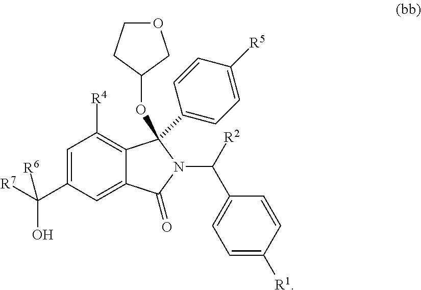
C1(C([R7])([R6])O)=CC([R4])=C2C(=C1)C(=O)N(C(C1=CC=C([R1])C=C1)[R2])C2(C1=CC=C([R5])C=C1)OC1CCOC1
